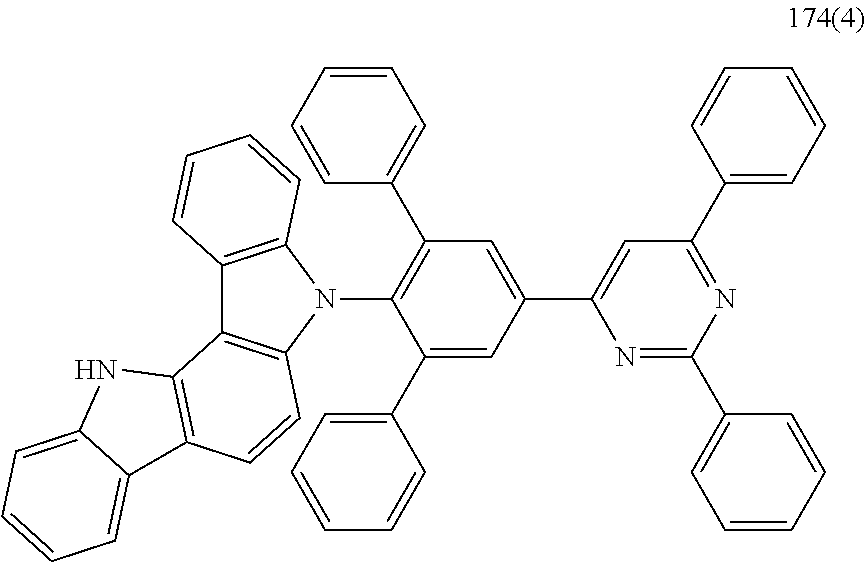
C1(C2=CC(C3=CC=CC=C3)=NC(C3=CC=CC=C3)=N2)=CC(C2=CC=CC=C2)=C(N2C3=C(C4=C2C=CC2=C4NC4=CC=CC=C24)C=CC=C3)C(C2=CC=CC=C2)=C1
